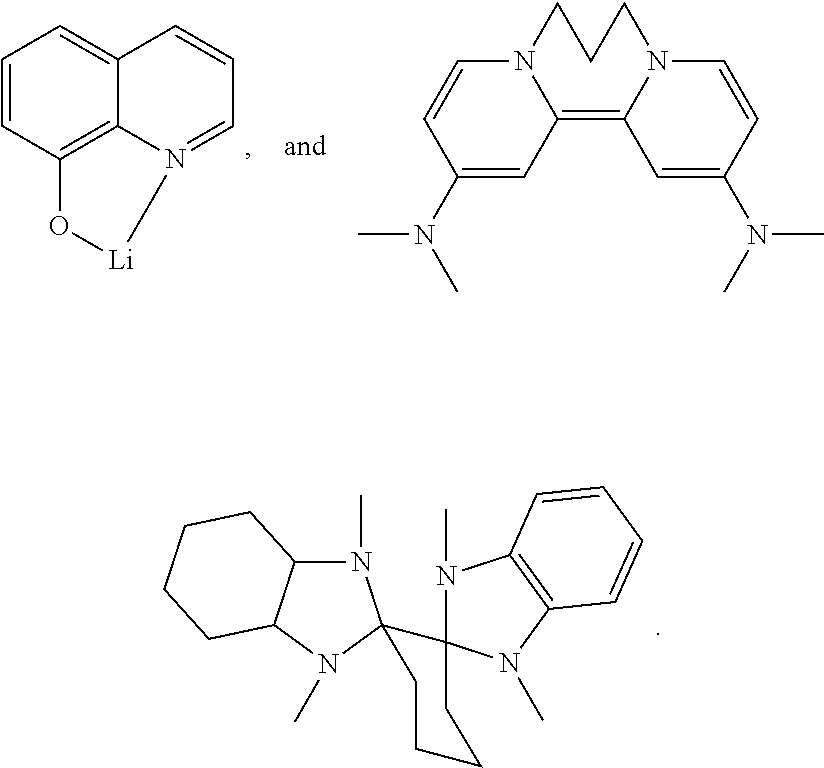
N1(C)C2C(N(C)C13CCCCC31N(C)C3=C(N1C)C=CC=C3)CCCC2.C1=CC2=C3C(=C1)C=CC=N3[Li]O2.C1(N(C)C)=CC2=C3N(CCCN2C=C1)C=CC(N(C)C)=C3
